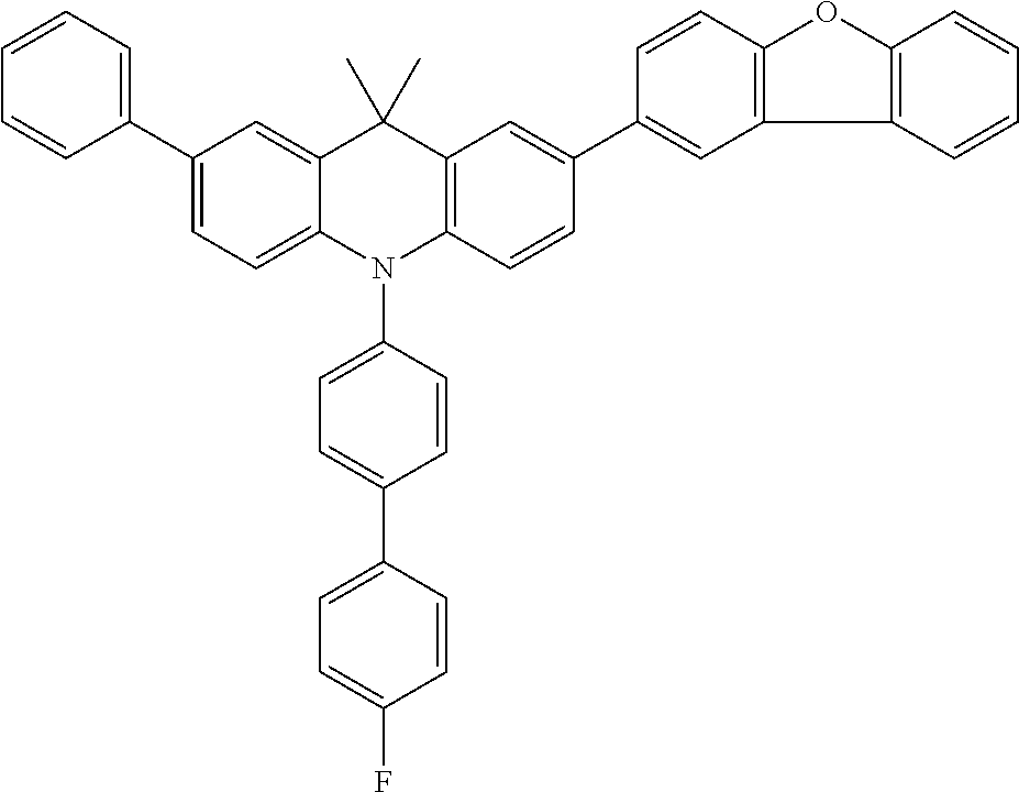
C1(C2=CC=CC=C2)=CC=C2C(=C1)C(C)(C)C1=C(N2C2=CC=C(C3=CC=C(F)C=C3)C=C2)C=CC(C2=CC3=C(C=C2)OC2=C3C=CC=C2)=C1
